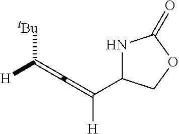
[H]C([tBu])=C=C(C1NC(=O)OC1)[H]
